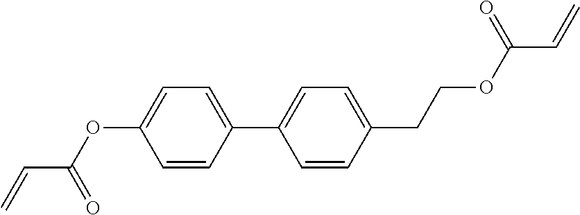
C1=CC(C2=CC=C(CCOC(C=C)=O)C=C2)=CC=C1OC(=O)C=C
